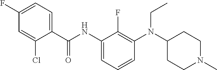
C1(C(NC2=CC=CC(N(C3CCN(C)CC3)CC)=C2F)=O)=CC=C(F)C=C1Cl
